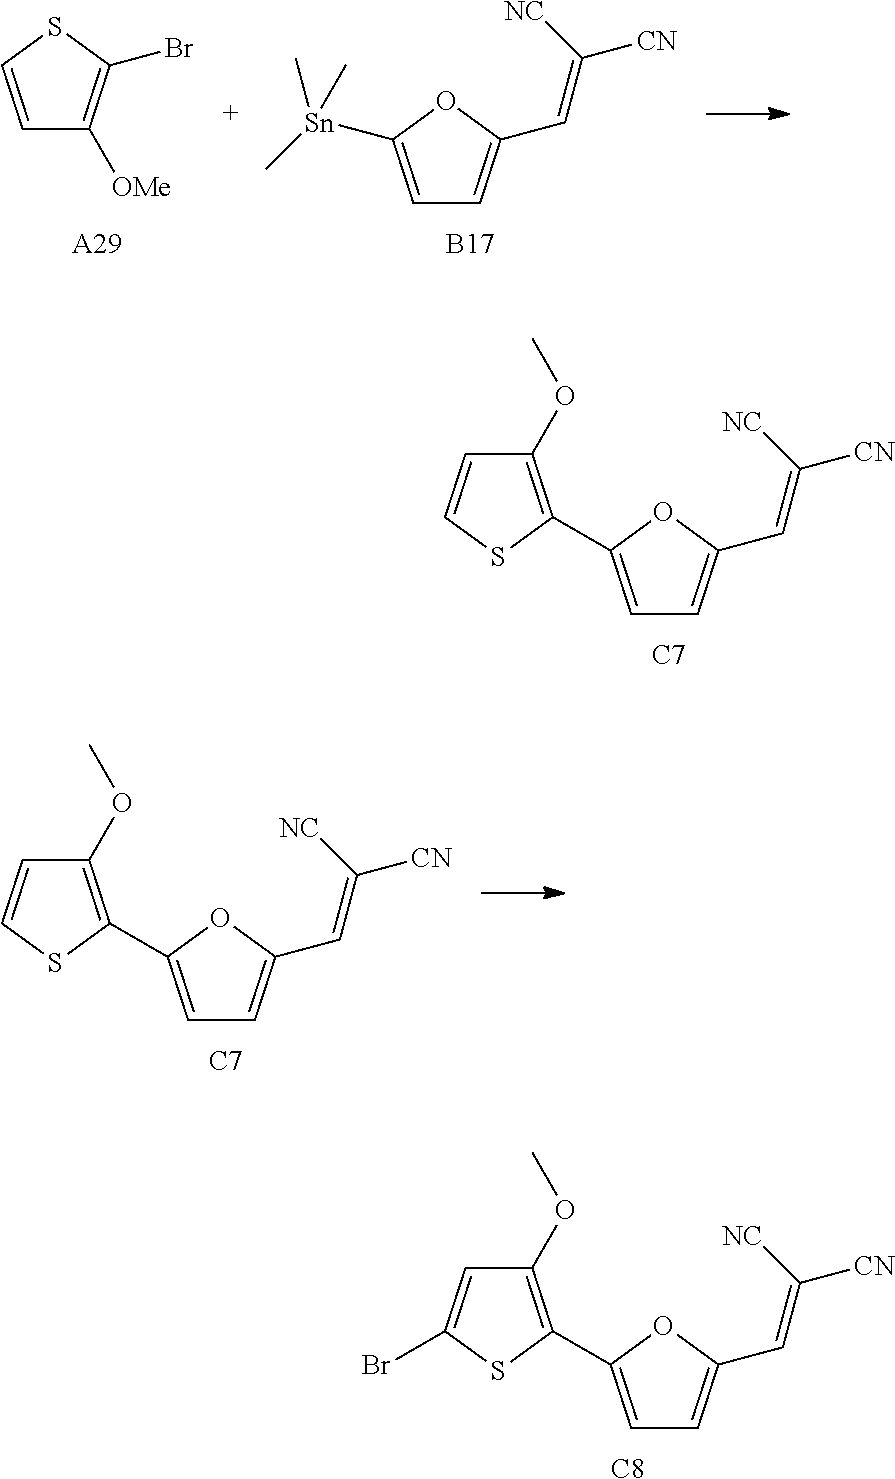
C1=CSC(Br)=C1[OMe].[A29].C1=C([Sn](C)(C)C)OC(C=C([CN])[NC])=C1.[B17].[C7].C1=C(C2=C(OC)C=CS2)OC(C=C([CN])[NC])=C1.[C7].C1=C(C2=C(OC)C=CS2)OC(C=C([CN])[NC])=C1.[C8].C1=C(C2=C(OC)C=C(Br)S2)OC(C=C([CN])[NC])=C1
